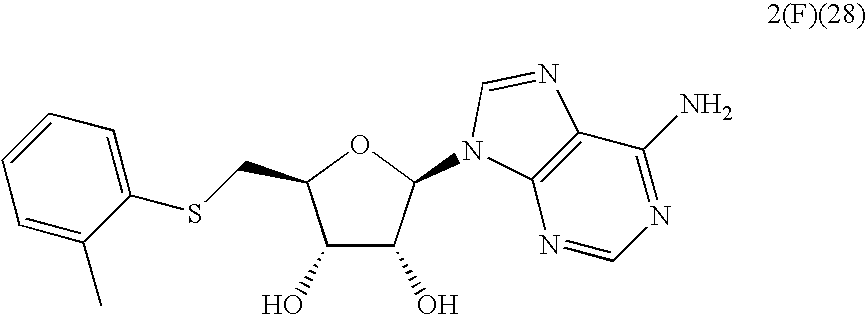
C12=C(N=CN=C1N)N(C1C(O)C(O)C(CSC3=CC=CC=C3C)O1)C=N2
